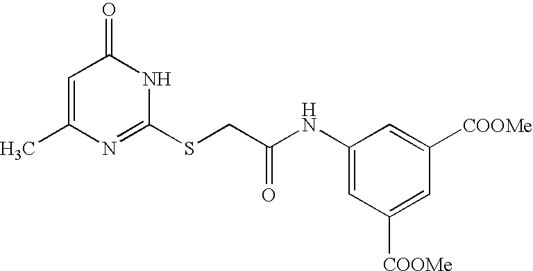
C1=C(C)N=C(SCC(NC2=CC([COOMe])=CC([COOMe])=C2)=O)NC1=O
